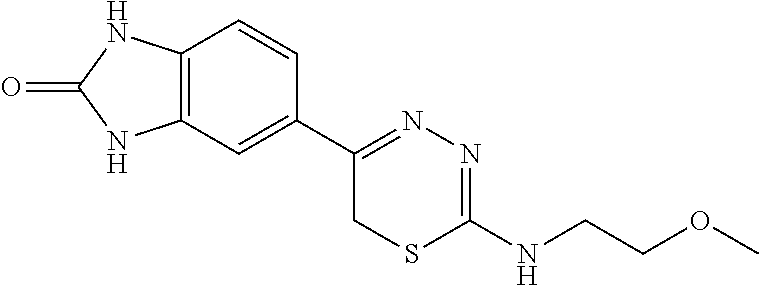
C12=C(C=C(C3=NN=C(NCCOC)SC3)C=C1)NC(=O)N2
